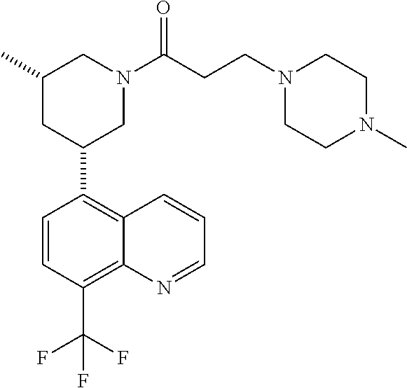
C1=CC(C(F)(F)F)=C2C(=C1C1CN(C(=O)CCN3CCN(C)CC3)CC(C)C1)C=CC=N2
